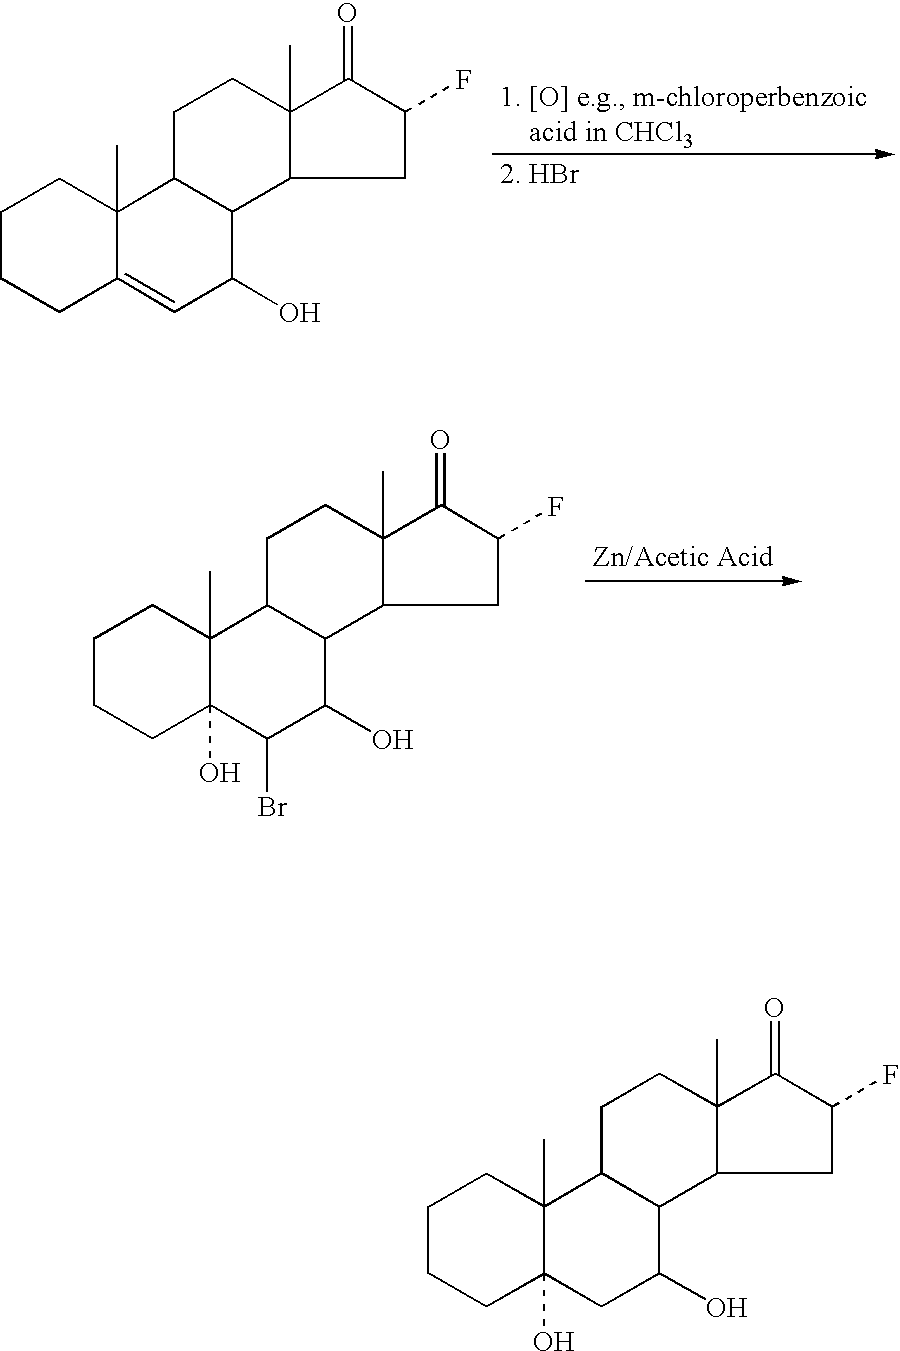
C1CCC2=CC(O)C3C(C2(C)C1)CCC1(C)C3CC(F)C1=O.C1CCC2(O)C(C)(C1)C1C(C(O)C2Br)C2C(C)(CC1)C(=O)C(F)C2.C1CCC2(O)C(C)(C1)C1C(C(O)C2)C2C(C)(CC1)C(=O)C(F)C2
